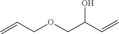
C=CCOCC(C=C)O
